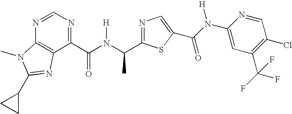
N1=CN=C(C(N(C(C)C2=NC=C(C(N(C3=CC(C(F)(F)F)=C(Cl)C=N3)[H])=O)S2)[H])=O)C2=C1N(C)C(C1CC1)=N2
